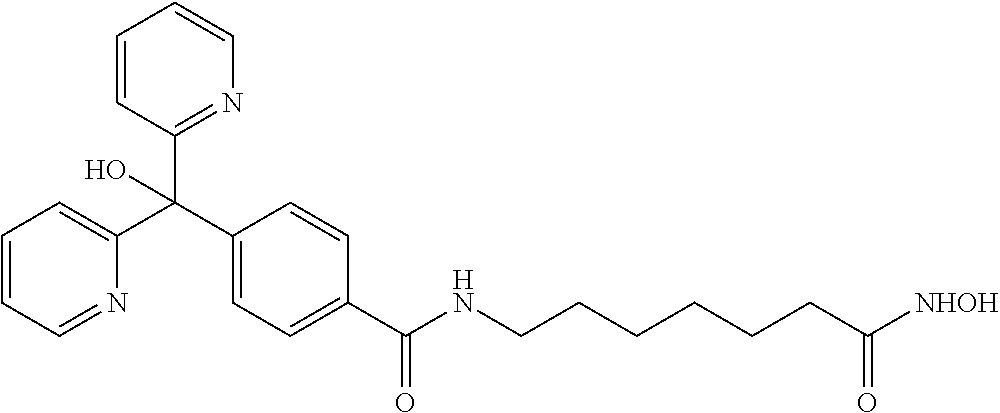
C1=CC=C(C(C2=CC=C(C(NCCCCCCC([NHOH])=O)=O)C=C2)(C2=NC=CC=C2)O)N=C1
